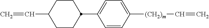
C1=CC([(CH2)m]C=C)=CC=C1C1CCC(C=C)CC1
